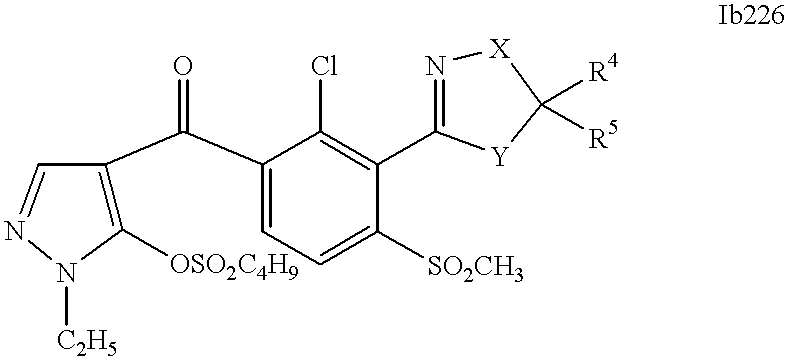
C1([OSO2C4H9])=C(C(C2=CC=C([SO2CH3])C(C3=N[X]C([R4])([R5])[Y]3)=C2Cl)=O)C=NN1[C2H5]
